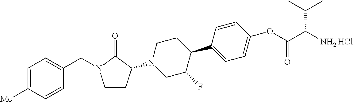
C1=C([Me])C=CC(CN2CCC(N3CC(F)C(C4=CC=C(OC(C([NH2.HCl])C(C)C)=O)C=C4)CC3)C2=O)=C1
